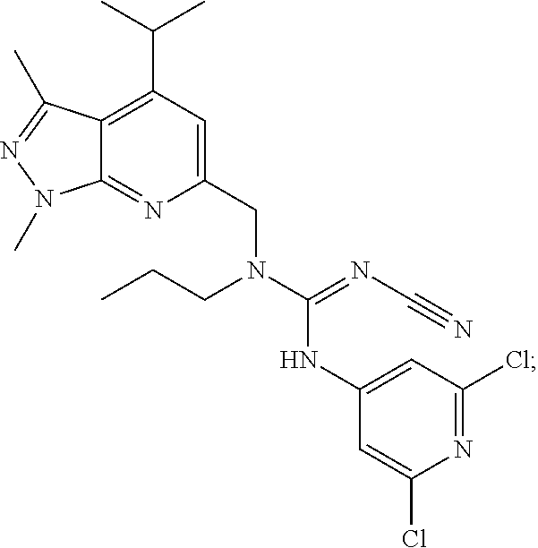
C1(CN(C(=NC#N)NC2=CC(Cl)=NC(Cl)=C2)CCC)=CC(C(C)C)=C2C(=N1)N(C)N=C2C
